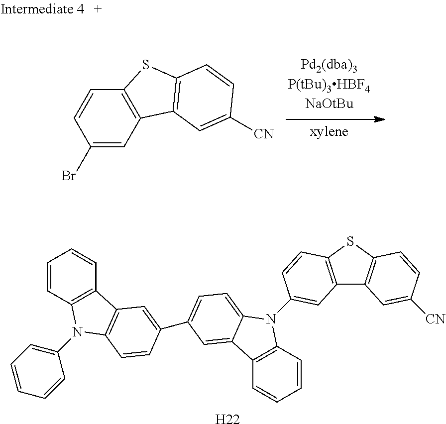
C1(Br)=CC2=C(C=C1)SC1=C2C=C([CN])C=C1.C1=CC2=C(C=C1)C1=C(N2C2=CC=CC=C2)C=CC(C2=CC=C3N(C4=CC5=C(SC6=C5C=C([CN])C=C6)C=C4)C4=C(C=CC=C4)C3=C2)=C1.[H22]
